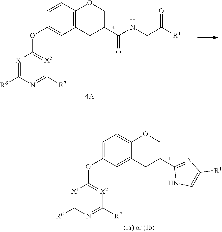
C1=CC2=C(C=C1OC1=[X2]C([R7])=NC([R6])=[X1]1)CC(C(NCC([R1])=O)=O)CO2.C1=C(OC2=[X2]C([R7])=NC([R6])=[X1]2)C=C2C(=C1)OCC(C1=NC([R1])=CN1)C2
